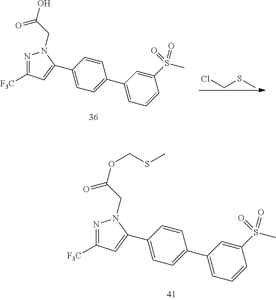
C1(C2=CC([F3C])=NN2CC(OCSC)=O)=CC=C(C2=CC=CC(S(C)(=O)=O)=C2)C=C1.C1(C2=CC([F3C])=NN2CC(O)=O)=CC=C(C2=CC=CC(S(C)(=O)=O)=C2)C=C1.ClCSC
